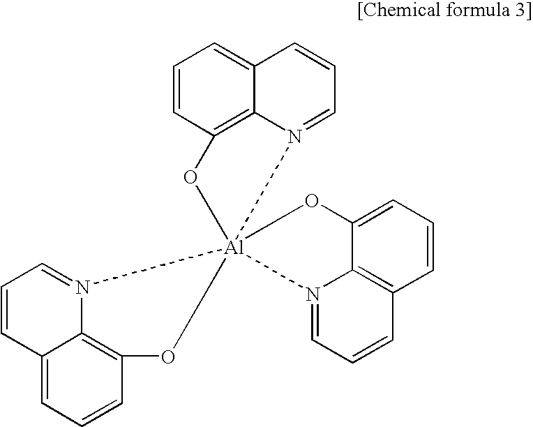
C1=CC2=C3C(=C1)C=CC=N3[Al]13(N4=CC=CC5=CC=CC(=C54)O1)(N1=CC=CC4=C1C(=CC=C4)O3)O2
